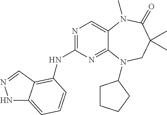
N1=C(NC2=C3C(=CC=C2)NN=C3)N=C2C(=C1)N(C)C(=O)C(C)(C)CN2C1CCCC1
